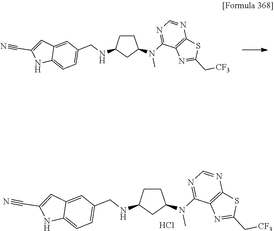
C12=CC(CNC3CC(N(C4=NC=NC5=C4N=C(C[CF3])S5)C)CC3)=CC=C1NC(C#N)=C2.C12=CC(CNC3CC(N(C4=NC=NC5=C4N=C(C[CF3])S5)C)CC3)=CC=C1NC(C#N)=C2.Cl
